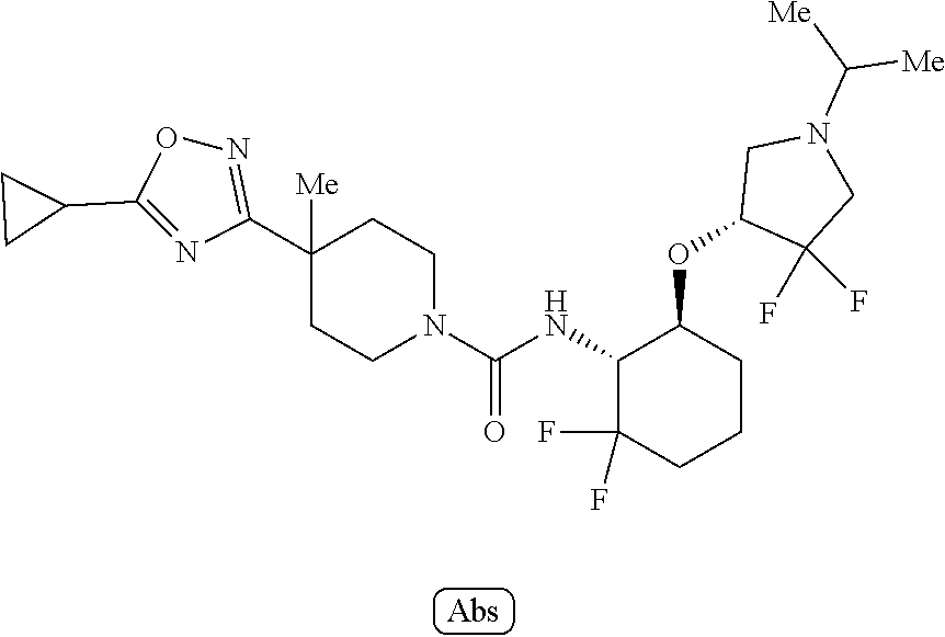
C1(C2=NOC(C3CC3)=N2)([Me])CCN(C(=O)NC2C(OC3C(F)(F)CN(C([Me])[Me])C3)CCCC2(F)F)CC1
